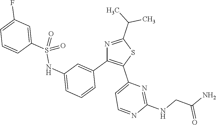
N1=C(C(C)C)SC(C2=CC=NC(NCC(N)=O)=N2)=C1C1=CC(NS(=O)(C2=CC(F)=CC=C2)=O)=CC=C1
